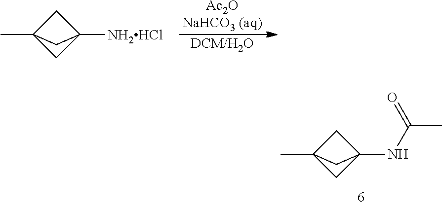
[DCM/H2O].[Ac2ONaHCO3 (aq)].C1C2([NH2HCl])CC1(C)C2.C1C2(NC(C)=O)CC1(C)C2
